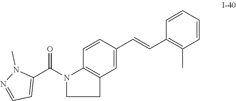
C1=CC(C=CC2=CC3=C(C=C2)N(C(C2=CC=NN2C)=O)CC3)=C(C)C=C1
